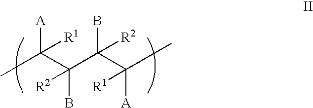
[A]C(C(B)([R2])C(B)([R2])C([A])([R1])C)([R1])C
